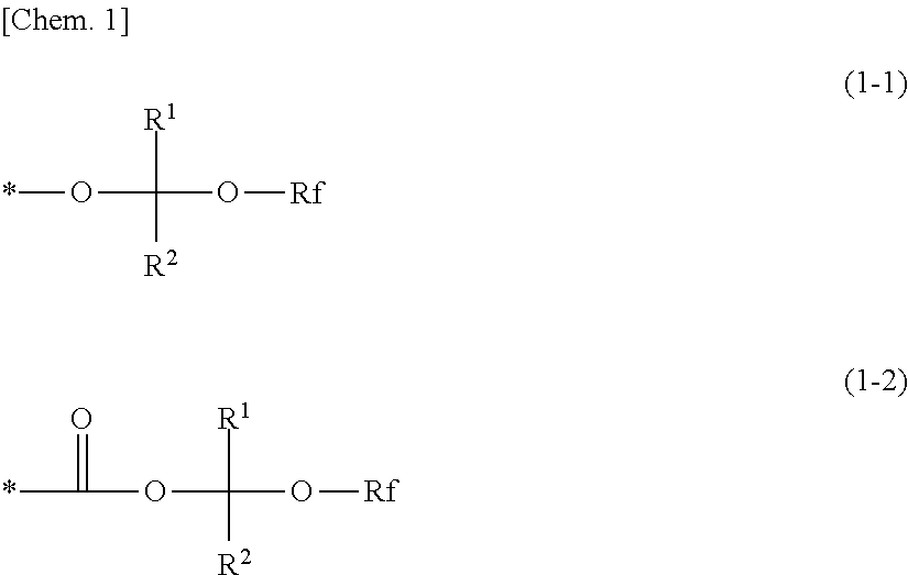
[R1]C(O*)(O[Rf])[R2].[R1]C(OC(*)=O)(O[Rf])[R2]
